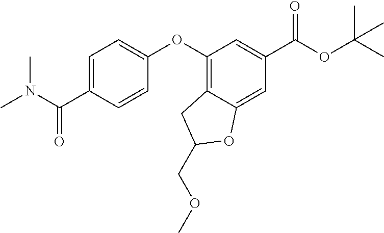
CN(C(C1=CC=C(OC2=C3C(=CC(C(OC(C)(C)C)=O)=C2)OC(COC)C3)C=C1)=O)C
